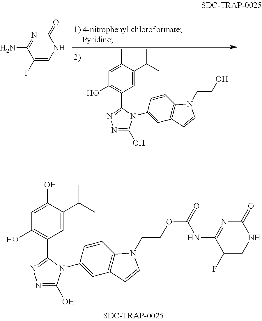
C1=C(O)C(C(C)C)=CC(C2=NN=C(O)N2C2=CC3=C(C=C2)N(CCOC(NC2=NC(=O)NC=C2F)=O)C=C3)=C1O.C1=C(C)C(C(C)C)=CC(C2=NN=C(O)N2C2=CC3=C(C=C2)N(CCO)C=C3)=C1O.C1(=O)N=C(N)C(F)=CN1
